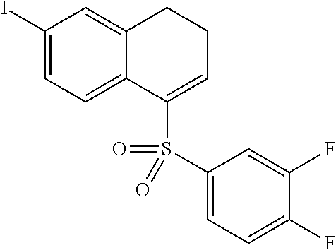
C1(I)=CC=C2C(=C1)CCC=C2S(=O)(C1=CC=C(F)C(F)=C1)=O
